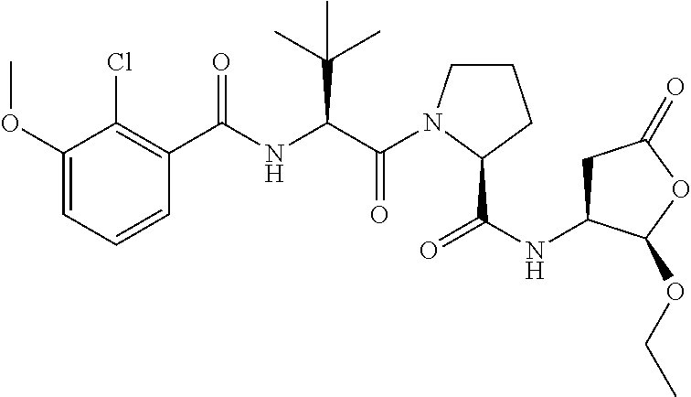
C(N1CCCC1C(NC1CC(=O)OC1OCC)=O)(=O)C(C(C)(C)C)NC(=O)C1=C(Cl)C(OC)=CC=C1
